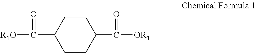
C1CC(C(=O)[OR1])CCC1C(=O)[R1O]
